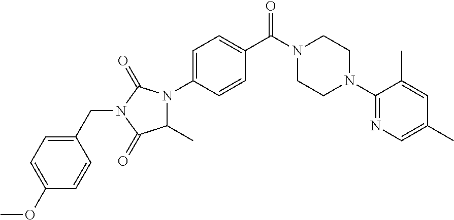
C1(C)N(C2=CC=C(C(N3CCN(C4=NC=C(C)C=C4C)CC3)=O)C=C2)C(=O)N(CC2=CC=C(OC)C=C2)C1=O
